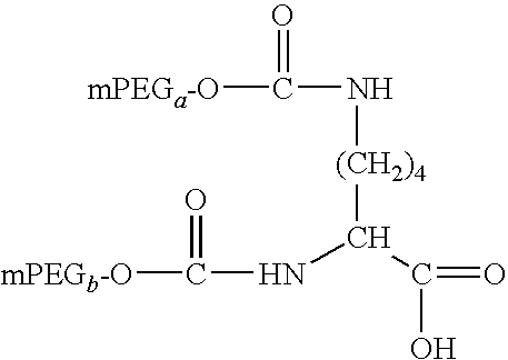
O=C([mPEGa-O])N[(CH2)4]C(NC(=O)[mPEGb-O])C(=O)O
